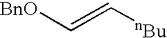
[BnO]C=C[nBu]
